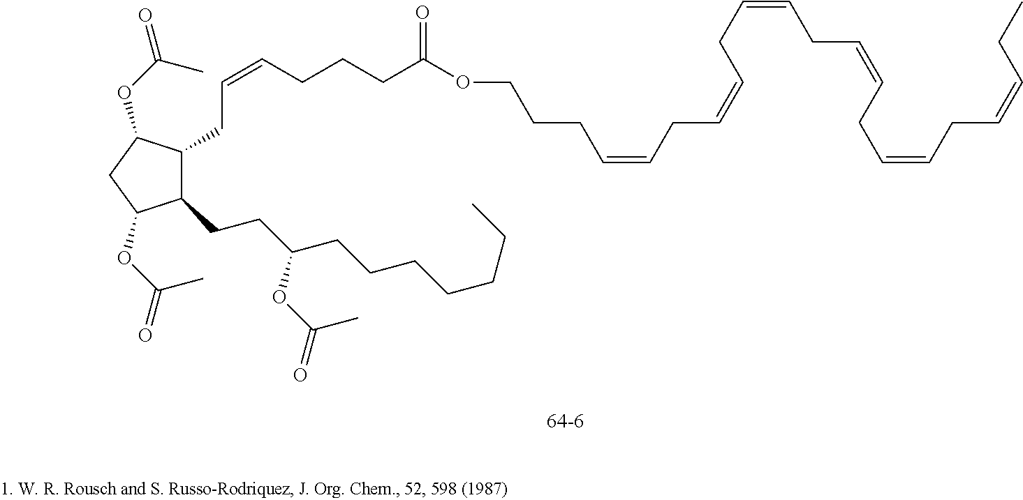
C1(CCC(CCCCCCC)OC(=O)C)C(CC=CCCCC(OCCCC=CCC=CCC=CCC=CCC=CCC=CCC)=O)C(OC(=O)C)CC1OC(=O)C
